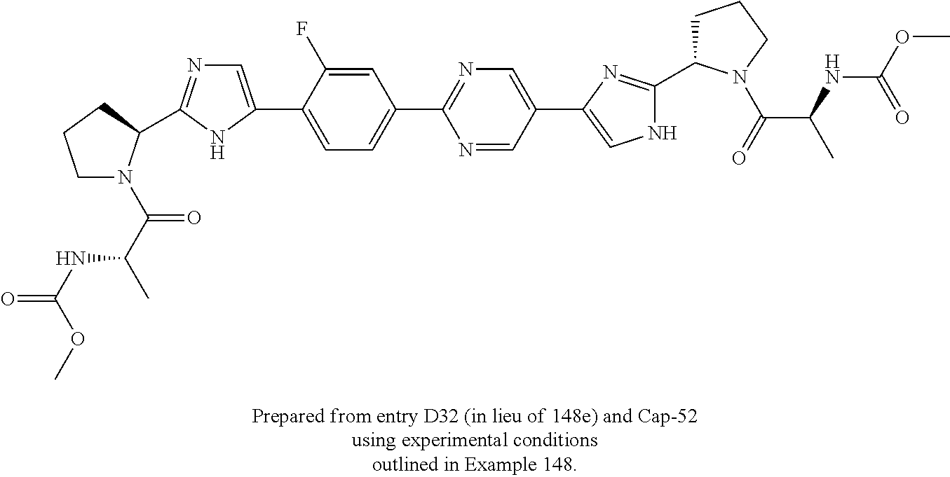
N1=CC(C2=CNC(C3CCCN3C(=O)C(NC(OC)=O)C)=N2)=CN=C1C1=CC=C(C2=CN=C(C3N(C(C(NC(=O)OC)C)=O)CCC3)N2)C(F)=C1
